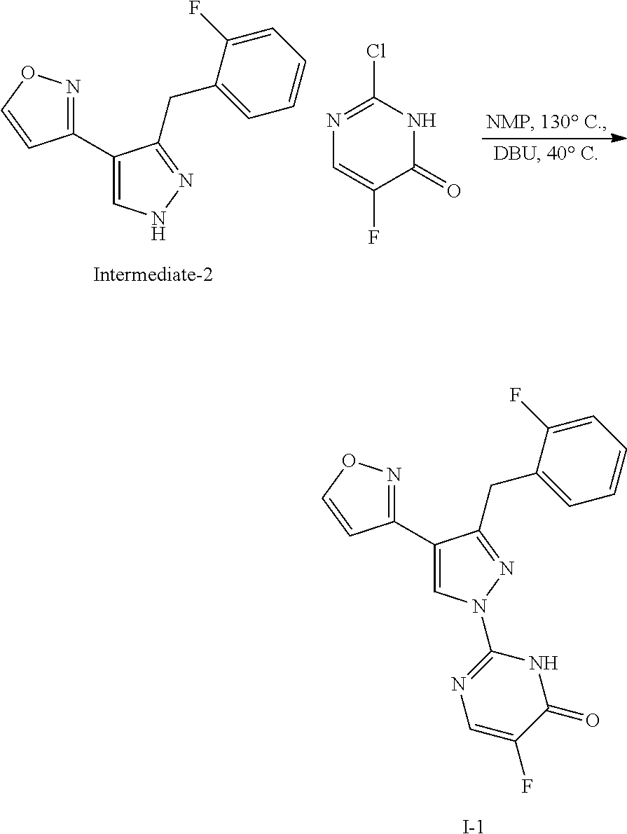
C1(C2=CNN=C2CC2=CC=CC=C2F)=NOC=C1.N1=C(Cl)NC(=O)C(F)=C1.C1(C2=CN(C3=NC=C(F)C(=O)N3)N=C2CC2=CC=CC=C2F)=NOC=C1.[I-]
